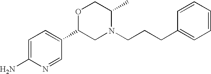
C1=C(N)N=CC(C2CN(CCCC3=CC=CC=C3)C(C)CO2)=C1
